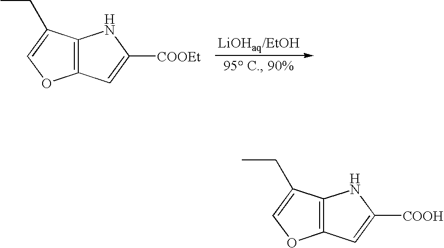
C12=C(C(CC)=CO1)NC([COOEt])=C2.C12=C(C(CC)=CO1)NC([COOH])=C2
